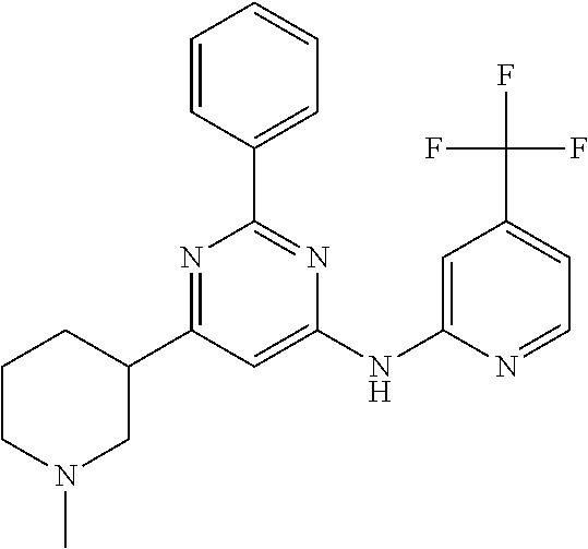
C1(C2CN(C)CCC2)=NC(C2=CC=CC=C2)=NC(NC2=CC(C(F)(F)F)=CC=N2)=C1
